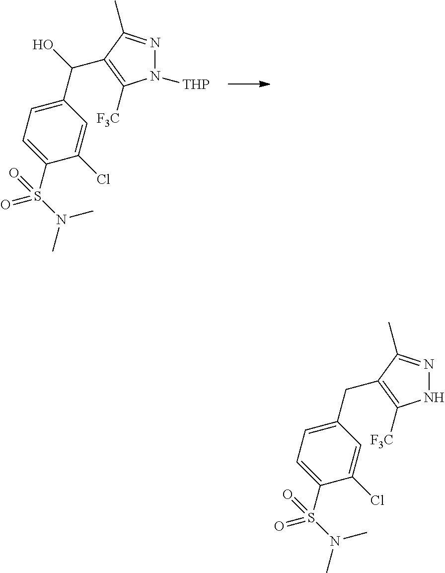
N1([THP])N=C(C)C(C(O)C2=CC=C(S(N(C)C)(=O)=O)C(Cl)=C2)=C1[F3C].N1N=C(C)C(CC2=CC=C(S(N(C)C)(=O)=O)C(Cl)=C2)=C1[F3C]
